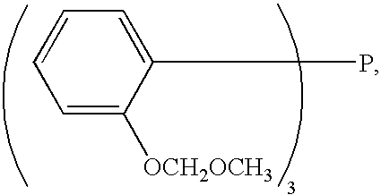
C1=C([OCH2OCH3])C(P)=CC=C1
